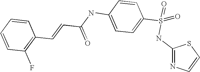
C(=CC(NC1=CC=C(S(NC2=NC=CS2)(=O)=O)C=C1)=O)C1=C(F)C=CC=C1
